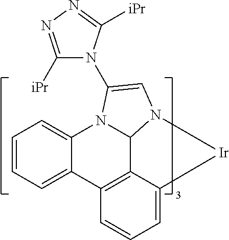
C1=CC=C2C(=C1)N1C3C4=C2C=CC=C4[Ir]N3C=C1N1C([iPr])=NN=C1[iPr]
